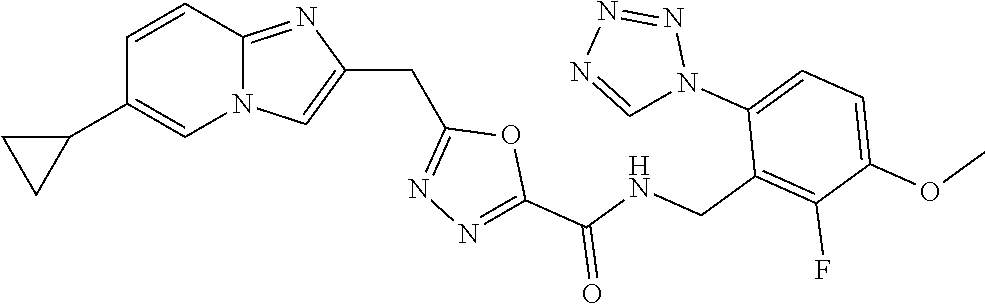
N12C(=NC(CC3=NN=C(C(NCC4=C(F)C(OC)=CC=C4N4N=NN=C4)=O)O3)=C1)C=CC(C1CC1)=C2
